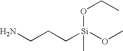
NCCC[Si](OC)(OCC)C
